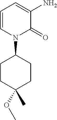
C1=CN(C2CCC(C)(OC)CC2)C(=O)C(N)=C1
